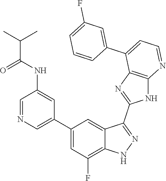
C1=NC=C(C2=CC(F)=C3C(=C2)C(C2=NC4=C(N2)N=CC=C4C2=CC(F)=CC=C2)=NN3)C=C1NC(C(C)C)=O
